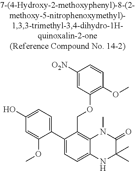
C1(C2=CC=C(O)C=C2OC)=CC=C2C(=C1COC1=C(OC)C=CC([O2N])=C1)N(C)C(=O)C(C)(C)N2
